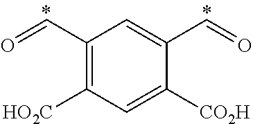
C1(C=O)=C([HO2C])C=C([CO2H])C(C=O)=C1
